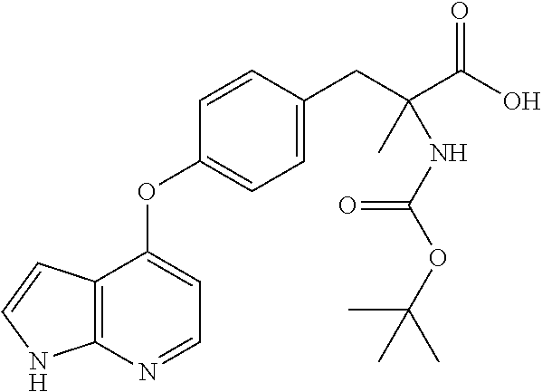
C1=CC(CC(C(O)=O)(C)NC(OC(C)(C)C)=O)=CC=C1OC1=CC=NC2=C1C=CN2
